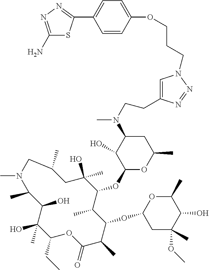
C1(CC)C(C)(O)C(O)C(C)N(C)CC(C)CC(O)(C)C(OC2OC(C)CC(N(C)CCC3=CN(CCCOC4=CC=C(C5=NN=C(N)S5)C=C4)N=N3)C2O)C(C)C(OC2CC(C)(OC)C(O)C(C)O2)C(C)C(=O)O1
